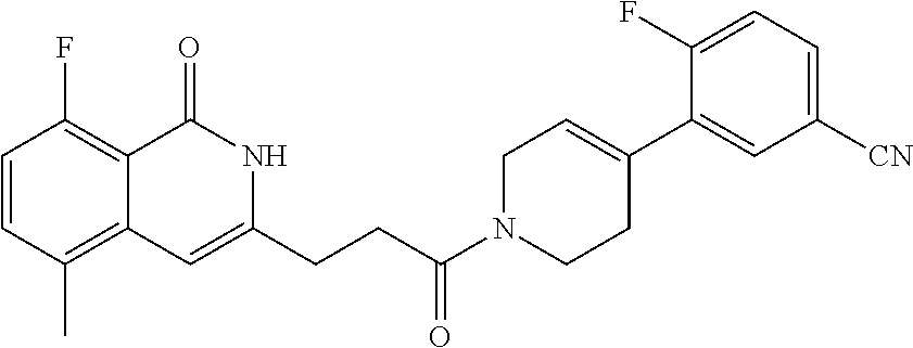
C1=CC(C)=C2C(=C1F)C(=O)NC(CCC(N1CCC(C3=CC([CN])=CC=C3F)=CC1)=O)=C2
